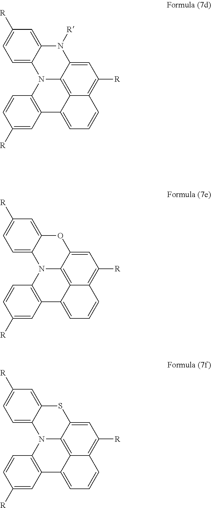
C1([R])=CC2=C(C=C1)N1C3=C4C2=CC=CC4=C([R])C=C3N([R])C2=CC([R])=CC=C12.C1([R])=CC2=C(C=C1)N1C3=C4C2=CC=CC4=C([R])C=C3OC2=CC([R])=CC=C12.C1([R])=CC2=C(C=C1)N1C3=C4C2=CC=CC4=C([R])C=C3SC2=CC([R])=CC=C12
